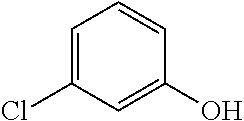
C1=C(Cl)C=C(O)C=C1
